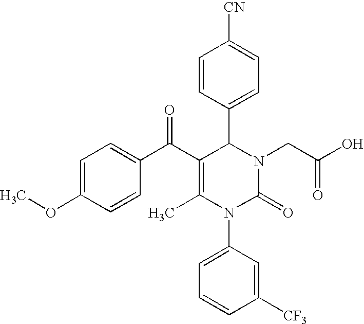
C1=CC(C2C(C(C3=CC=C(OC)C=C3)=O)=C(C)N(C3=CC=CC([CF3])=C3)C(=O)N2CC(O)=O)=CC=C1[CN]
